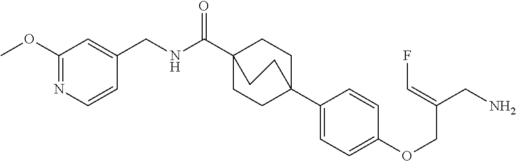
N(C(C12CCC(C3=CC=C(OCC(CN)=CF)C=C3)(CC1)CC2)=O)CC1=CC(OC)=NC=C1
